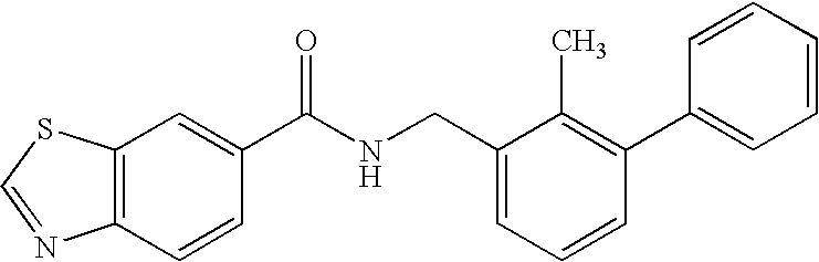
C12=C(C=C(C(NCC3=CC=CC(C4=CC=CC=C4)=C3C)=O)C=C1)SC=N2
